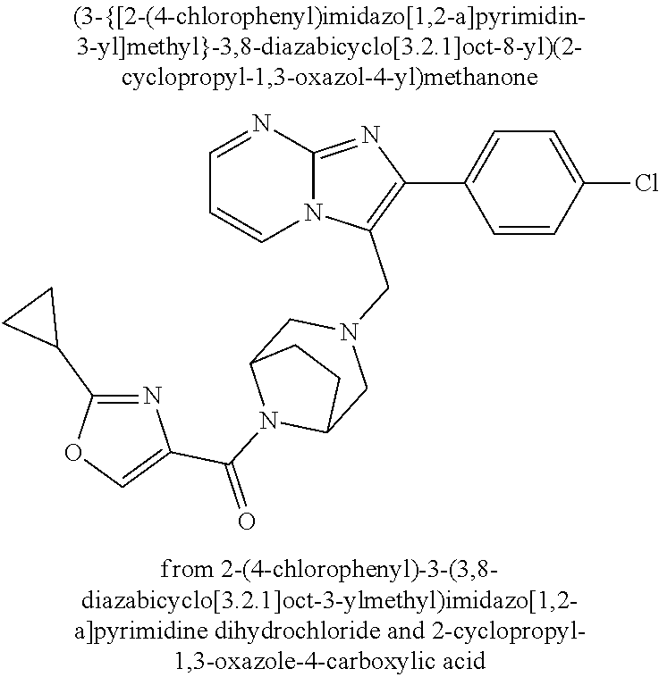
N12C(=NC(C3=CC=C(Cl)C=C3)=C1CN1CC3N(C(=O)C4=COC(C5CC5)=N4)C(C1)CC3)N=CC=C2
